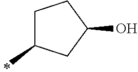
C1C(C)CC(O)C1
